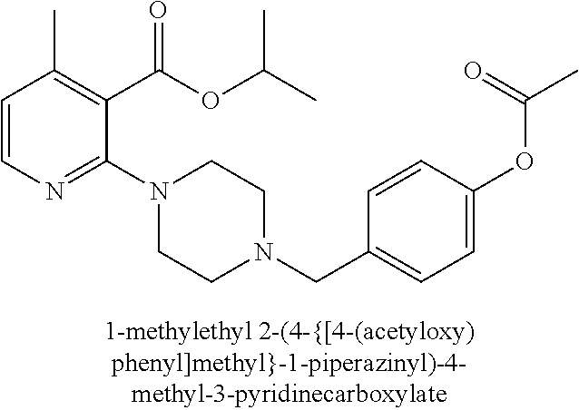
C1=CN=C(N2CCN(CC3=CC=C(OC(C)=O)C=C3)CC2)C(C(OC(C)C)=O)=C1C
